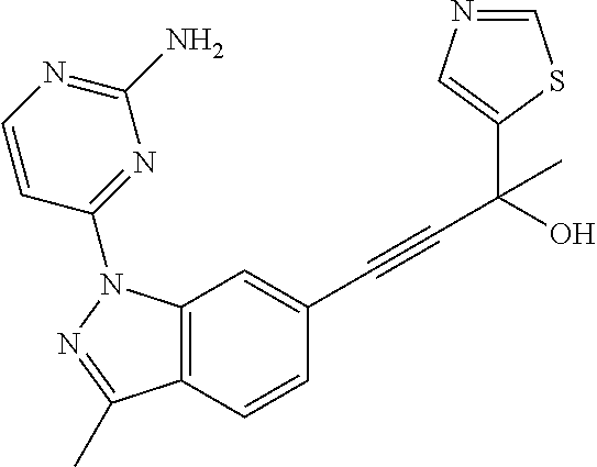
C12=C(C=CC(C#CC(C3=CN=CS3)(C)O)=C1)C(C)=NN2C1=NC(N)=NC=C1
